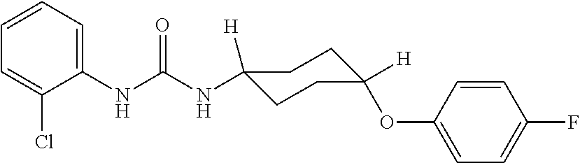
N(C(NC1=CC=CC=C1Cl)=O)C1([H])CCC(OC2=CC=C(F)C=C2)([H])CC1
